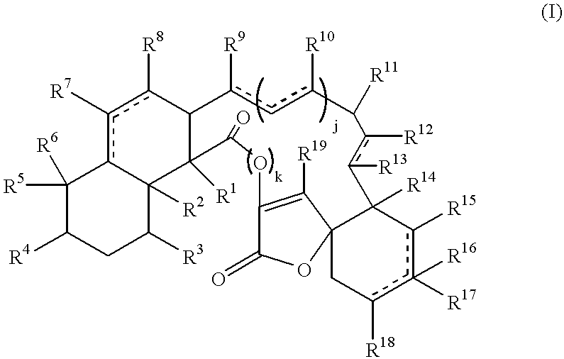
C1([R5])([R6])C([R4])CC([R3])C2([R2])c1c([R7])c([R8])C1C2([R1])C(=O)OC2=C([R19])C3(OC2=O)Cc([R18])c([R17])([R16])c([R15])C3([R14])c([R13])c([R12])C([R11])c([R10])cc1[R9]
